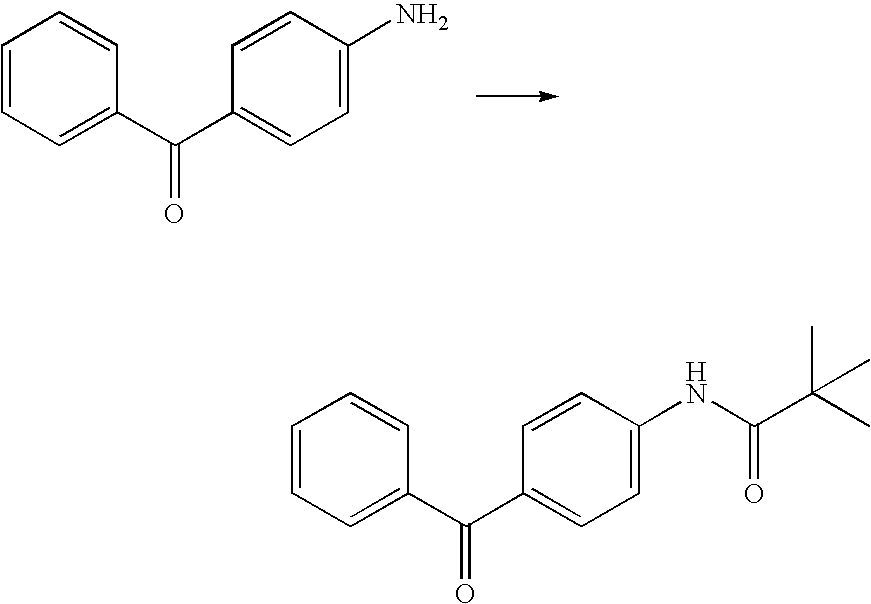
C(C1=CC=CC=C1)(=O)C1=CC=C(N)C=C1.C(C1=CC=CC=C1)(=O)C1=CC=C(NC(C(C)(C)C)=O)C=C1
